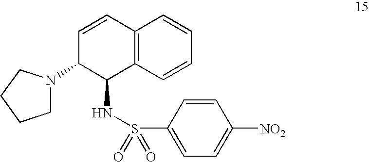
C12=C(C=CC=C1)C(NS(=O)(=O)C1=CC=C([NO2])C=C1)C(N1CCCC1)C=C2
